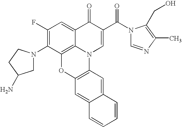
C1(F)=C(N2CC(N)CC2)C2=C3C(=C1)C(=O)C(C(N1C=NC(C)=C1CO)=O)=CN3C1=C(O2)C=C2C(=C1)C=CC=C2
